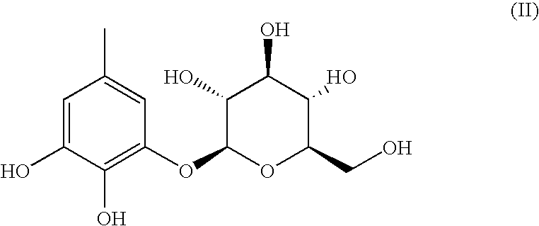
C1=C(C)C=C(O)C(O)=C1OC1OC(CO)C(O)C(O)C1O
